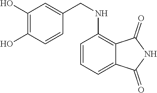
C1(O)=C(O)C=CC(CNC2=C3C(=CC=C2)C(=O)NC3=O)=C1
